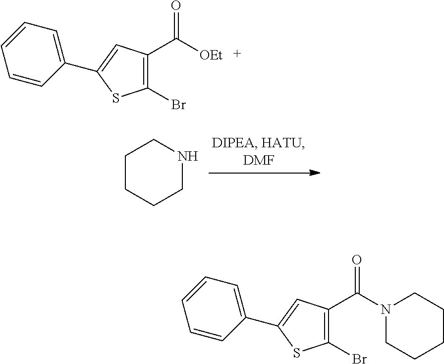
C1CCCNC1.C1(Br)=C(C([OEt])=O)C=C(C2=CC=CC=C2)S1.C1(Br)=C(C(N2CCCCC2)=O)C=C(C2=CC=CC=C2)S1
